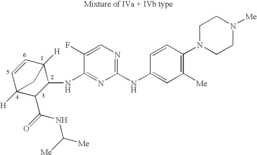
C1=CC2([H])C(NC3=NC(NC4=CC([Me])=C(N5CCN([Me])CC5)C=C4)=NC=C3F)C(C(=O)NC([Me])[Me])C1([H])C2
